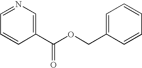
C1(C(OCC2=CC=CC=C2)=O)=CN=CC=C1
